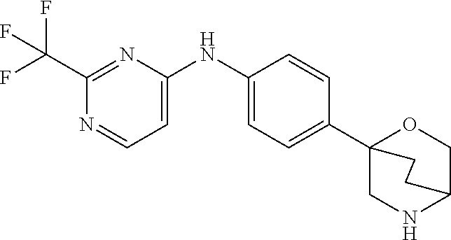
C1(NC2=CC=NC(C(F)(F)F)=N2)=CC=C(C23CNC(CO2)CC3)C=C1
